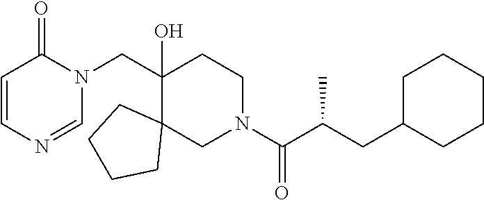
C1=CC(=O)N(CC2(O)C3(CN(C(C(CC4CCCCC4)C)=O)CC2)CCCC3)C=N1
